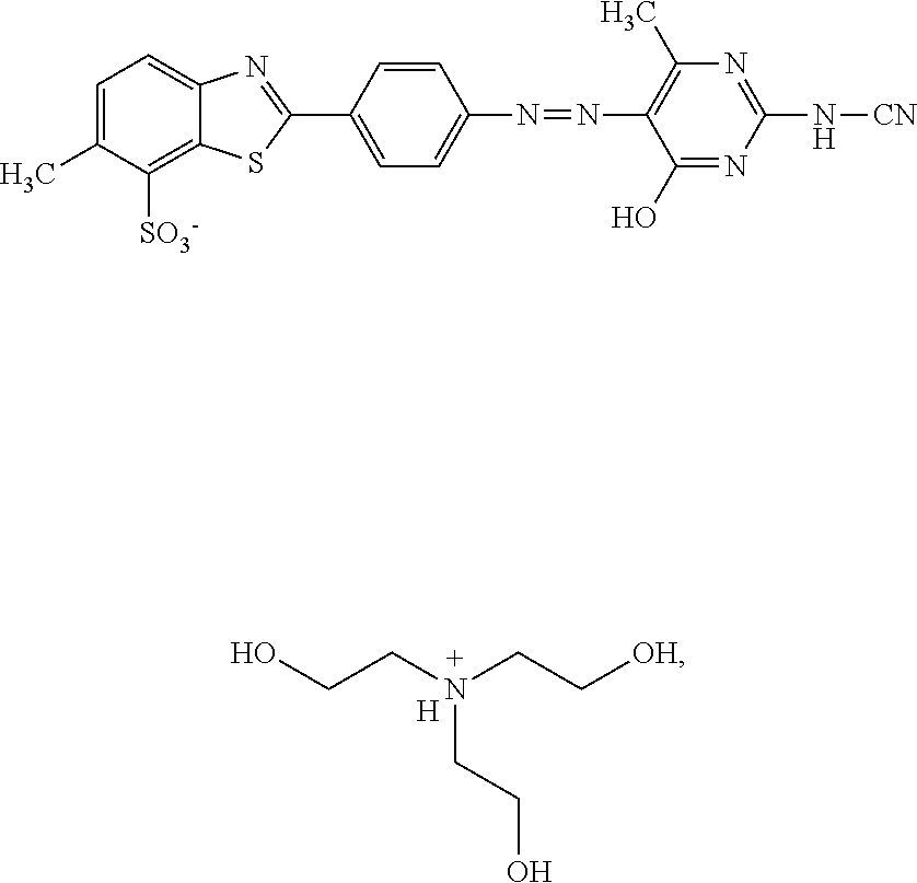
[H].N(CC[OH])(CCO)CCO.C1=C(C)C([SO3-])=C2C(=C1)N=C(C1=CC=C(N=NC3=C(C)N=C(N[CN])N=C3O)C=C1)S2
